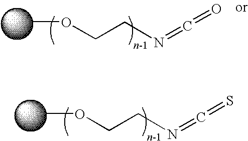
COCCN=C=O.COCCN=C=S
